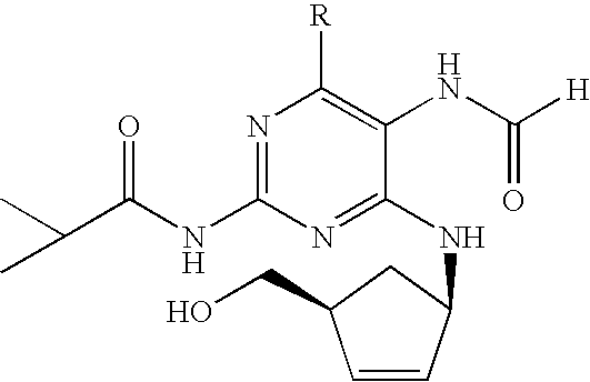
C1=CC(NC2=NC(NC(=O)C(C)C)=NC([R])=C2NC(=O)[H])CC1CO
